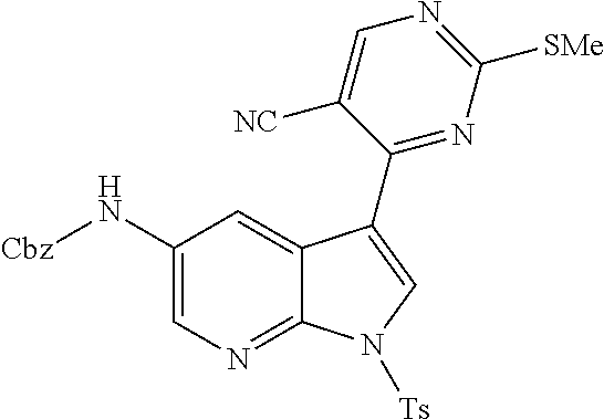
C1(N[Cbz])=CN=C2C(=C1)C(C1=NC([SMe])=NC=C1[NC])=CN2[Ts]
